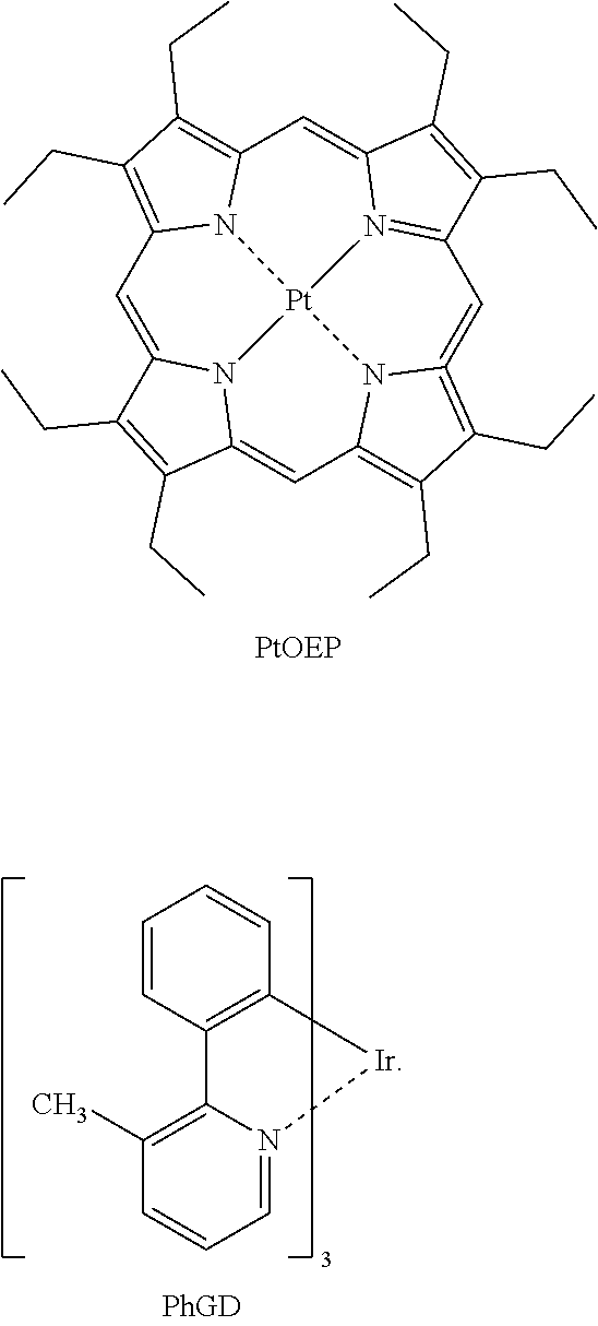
C1=C2N3C(=CC4=C(CC)C(CC)=C5=CC6=N7C(=CC8=C(CC)C(CC)=C1N8[Pt]73N54)C(CC)=C6CC)C(CC)=C2CC.C1=CC2=C(C=C1)[Ir]N1=CC=CC(C)=C21
